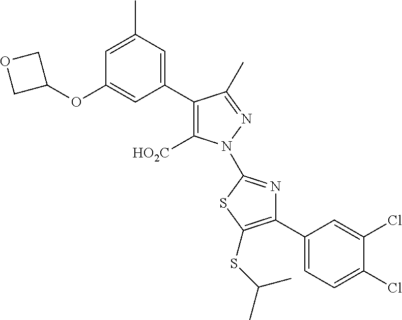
C1(C2=CC(C)=CC(OC3COC3)=C2)=C([HO2C])N(C2=NC(C3=CC=C(Cl)C(Cl)=C3)=C(SC(C)C)S2)N=C1C
